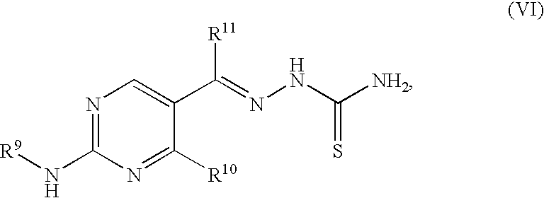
[R9]NC1=NC=C(C(=NNC([NH2])=S)[R11])C([R10])=N1
